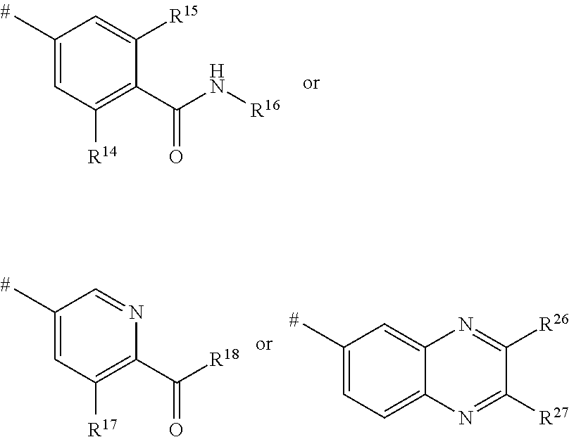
C1(C)=CC([R14])=C(C(=O)N[R16])C([R15])=C1.C1(C)=CC([R17])=C(C(=O)[R18])N=C1.C1(C)=CC=C2C(=C1)N=C([R26])C([R27])=N2
